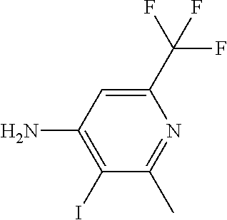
C1(C(F)(F)F)=CC(N)=C(I)C(C)=N1
